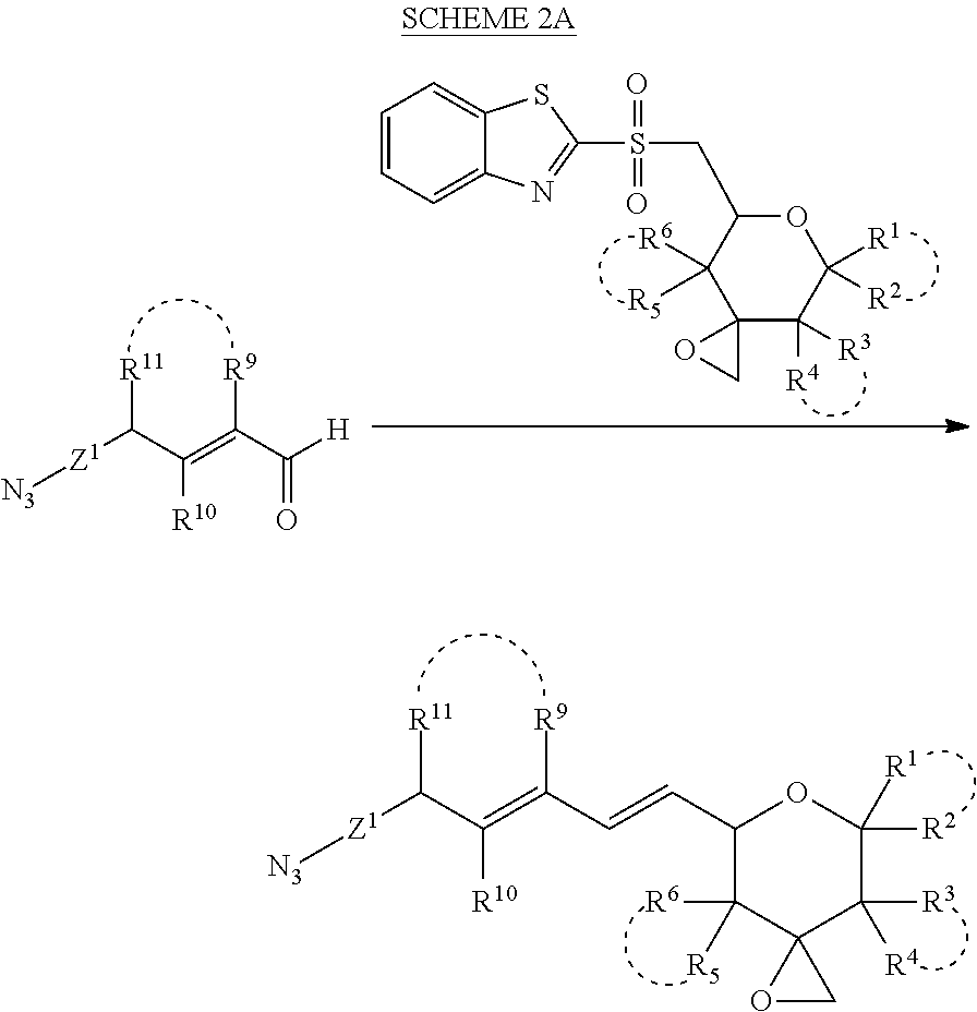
C1=CC=C2C(=C1)SC(S(CC1C([R6])([R5])C3(C([R4])([R3])C([R1])([R2])O1)CO3)(=O)=O)=N2.[N3][Z1]C([R11])C([R10])=C([R9])C(=O)[H].C1(C=CC(=C(C([Z1][N3])[R11])[R10])[R9])C([R6])([R5])C2(C([R3])([R4])C([R2])([R1])O1)OC2
